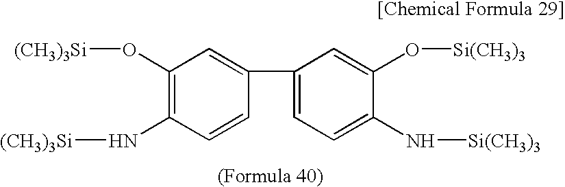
C1(O[(CH3)3Si])=C(N[(CH3)3Si])C=CC(C2=CC=C(N[Si(CH3)3])C(O[Si(CH3)3])=C2)=C1
